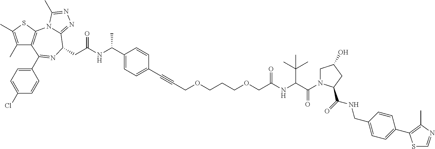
C1(C)=C(C)SC2=C1C(C1=CC=C(Cl)C=C1)=NC(CC(NC(C1=CC=C(C#CCOCCCOCC(NC(C(=O)N3CC(O)CC3C(=O)NCC3=CC=C(C4=C(C)N=CS4)C=C3)C(C)(C)C)=O)C=C1)C)=O)C1=NN=C(C)N21
